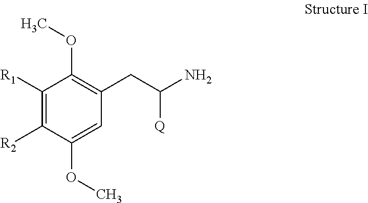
C1([R1])=C([R2])C(OC)=CC(CC(N)[Q])=C1OC
